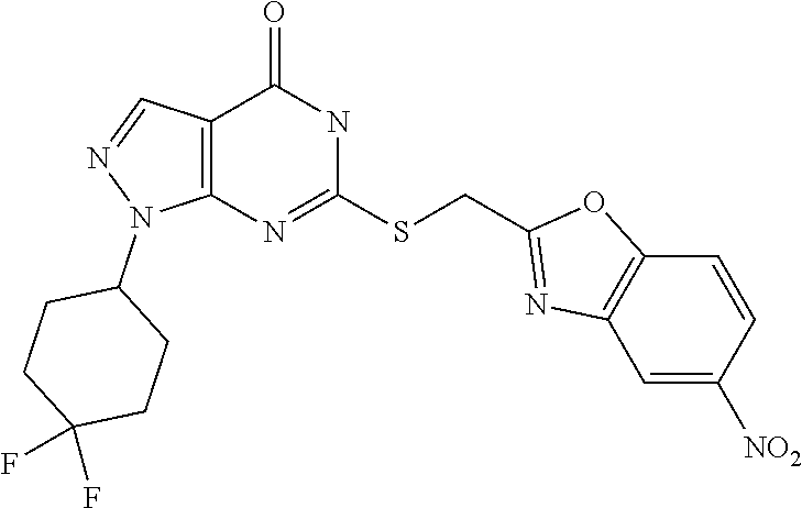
C12=C(N=C(SCC3=NC4=C(O3)C=CC([NO2])=C4)NC1=O)N(C1CCC(F)(F)CC1)N=C2
